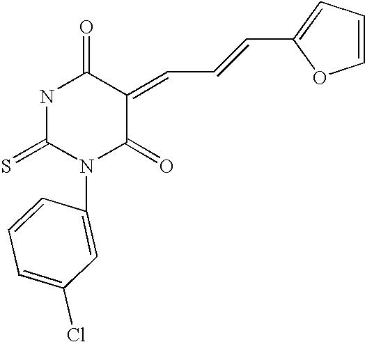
C1=CC=C(Cl)C=C1N1C(=O)C(=CC=CC2=CC=CO2)C(=O)NC1=S
